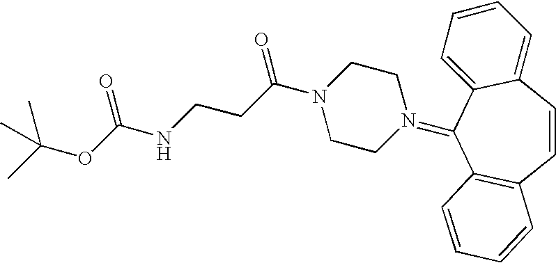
C12=C(C=CC3=CC=CC=C3C1=N1CCN(C(CCNC(OC(C)(C)C)=O)=O)CC1)C=CC=C2
